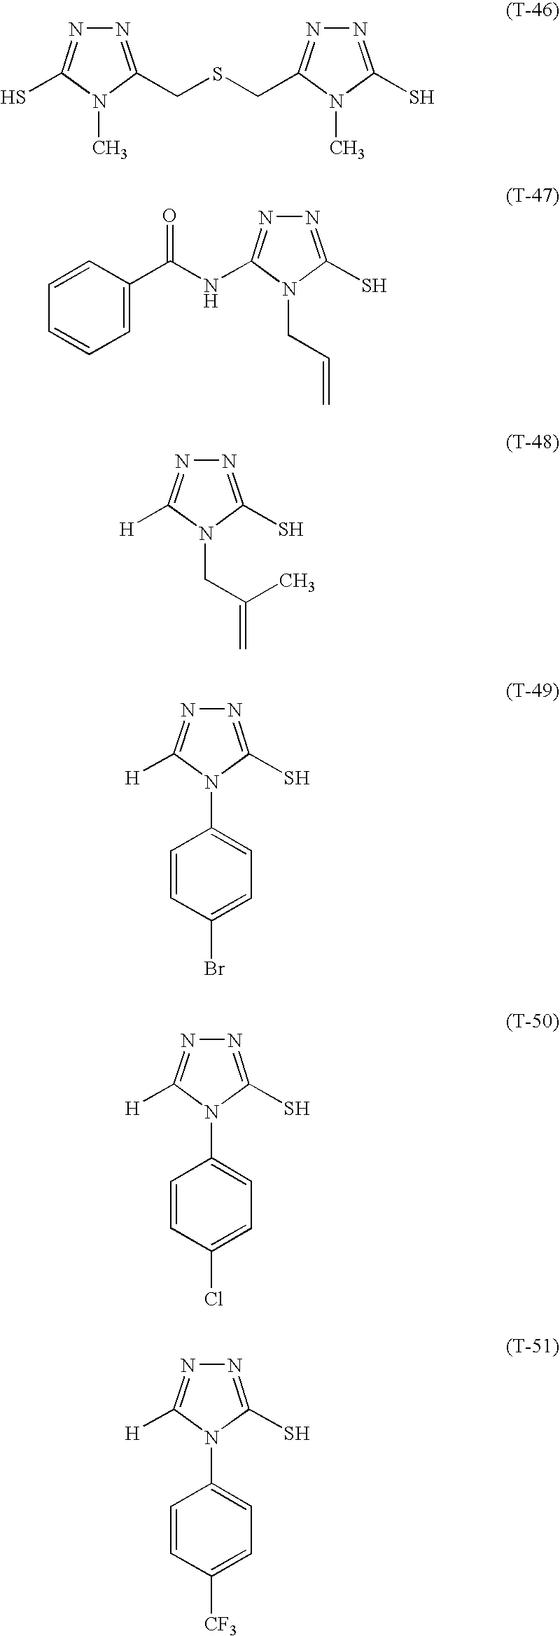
N1=C(CSCC2=NN=C(S)N2C)N(C)C(S)=N1.C1(C(NC2=NN=C(S)N2CC=C)=O)=CC=CC=C1.N1=C(S)N(CC(=C)C)C([H])=N1.N1=C(S)N(C2=CC=C(Br)C=C2)C([H])=N1.N1=C(S)N(C2=CC=C(Cl)C=C2)C([H])=N1.N1=C(S)N(C2=CC=C([CF3])C=C2)C([H])=N1
